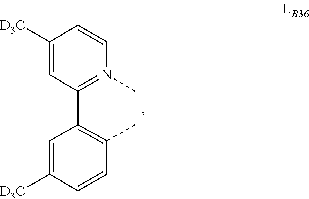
C1=CC(C)=C(C2=N(C)C=CC([D3C])=C2)C=C1[D3C]
